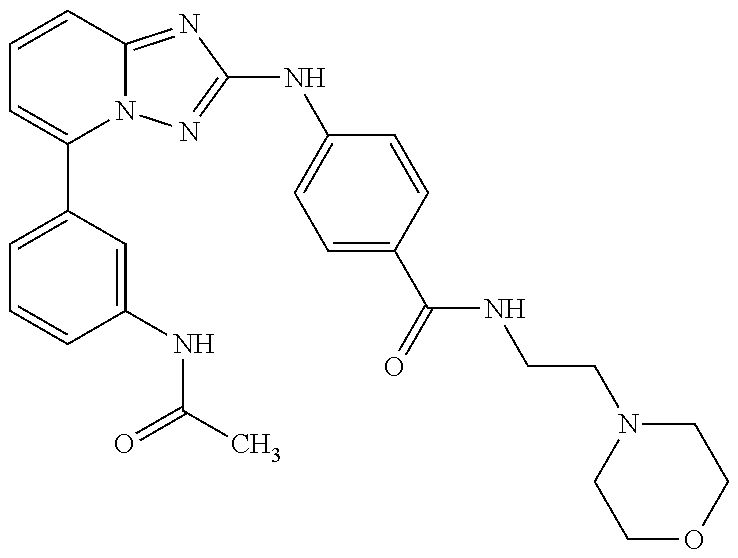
C1=C(C2=CC=CC3=NC(NC4=CC=C(C(=O)NCCN5CCOCC5)C=C4)=NN23)C=C(NC(C)=O)C=C1
